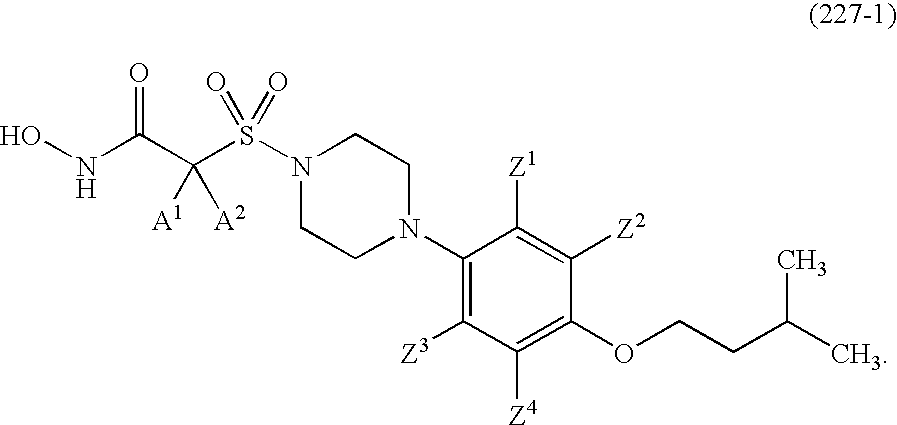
ONC(C(S(N1CCN(C2=C([Z3])C([Z4])=C(OCCC(C)C)C([Z2])=C2[Z1])CC1)(=O)=O)([A1])[A2])=O
